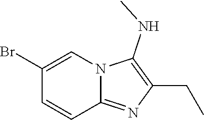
BrC1=CN2C(=NC(CC)=C2NC)C=C1
